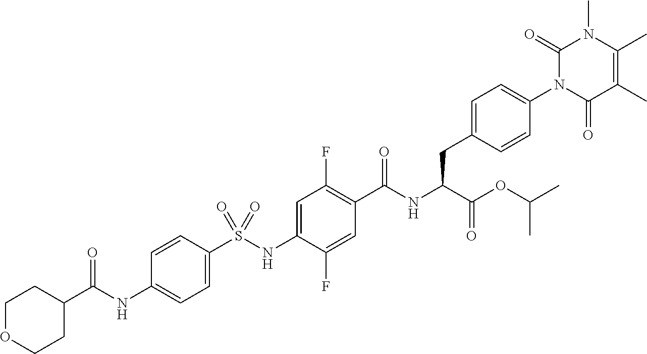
C1=C(S(NC2=CC(F)=C(C(NC(C(=O)OC(C)C)CC3=CC=C(N4C(=O)C(C)=C(C)N(C)C4=O)C=C3)=O)C=C2F)(=O)=O)C=CC(NC(C2CCOCC2)=O)=C1
